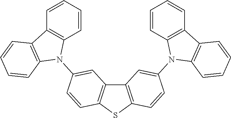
C1=CC=CC2=C1N(C1=CC3=C(SC4=C3C=C(N3C5=C(C=CC=C5)C5=C3C=CC=C5)C=C4)C=C1)C1=C2C=CC=C1
